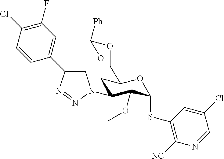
C12C(N3C=C(C4=CC(F)=C(Cl)C=C4)N=N3)C(OC)C(SC3=C([NC])N=CC(Cl)=C3)OC1COC([Ph])O2
